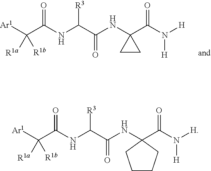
[Ar1]C(C(NC(C(NC1(C(N([H])[H])=O)CCCC1)=O)[R3])=O)([R1a])[R1b].[Ar1]C(C(NC(C(NC1(C(N([H])[H])=O)CC1)=O)[R3])=O)([R1a])[R1b]
